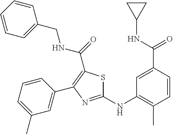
C1(NC2=C(C)C=CC(C(NC3CC3)=O)=C2)=NC(C2=CC(C)=CC=C2)=C(C(=O)NCC2=CC=CC=C2)S1
